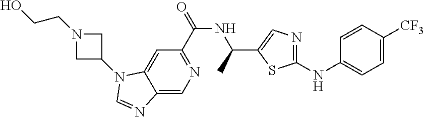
C1(C(=O)NC(C2=CN=C(NC3=CC=C([CF3])C=C3)S2)C)=NC=C2C(=C1)N(C1CN(CCO)C1)C=N2
